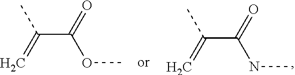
C(C(=O)NC)(=C)C.C(C(=O)OC)(=C)C
